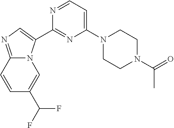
C12=NC=C(C3=NC(N4CCN(C(=O)C)CC4)=CC=N3)N1C=C(C(F)F)C=C2
